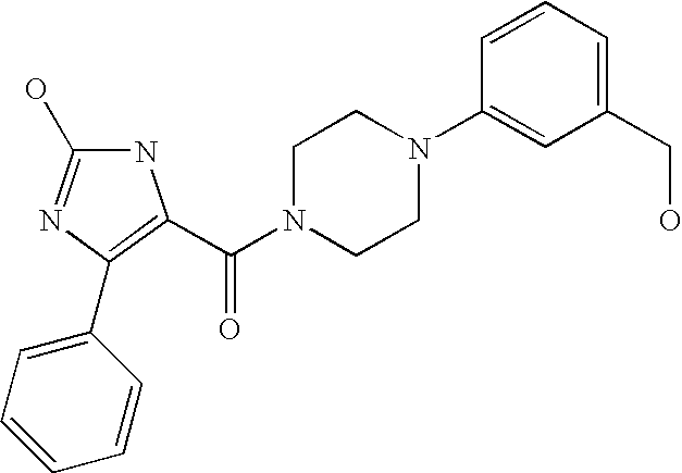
N1C(O)=NC(C2=CC=CC=C2)=C1C(N1CCN(C2=CC(CO)=CC=C2)CC1)=O
